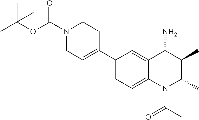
C1(C2=CCN(C(OC(C)(C)C)=O)CC2)=CC=C2C(=C1)C(N)C(C)C(C)N2C(C)=O
